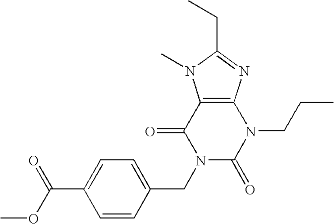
C12=C(N=C(CC)N1C)N(CCC)C(=O)N(CC1=CC=C(C(OC)=O)C=C1)C2=O
